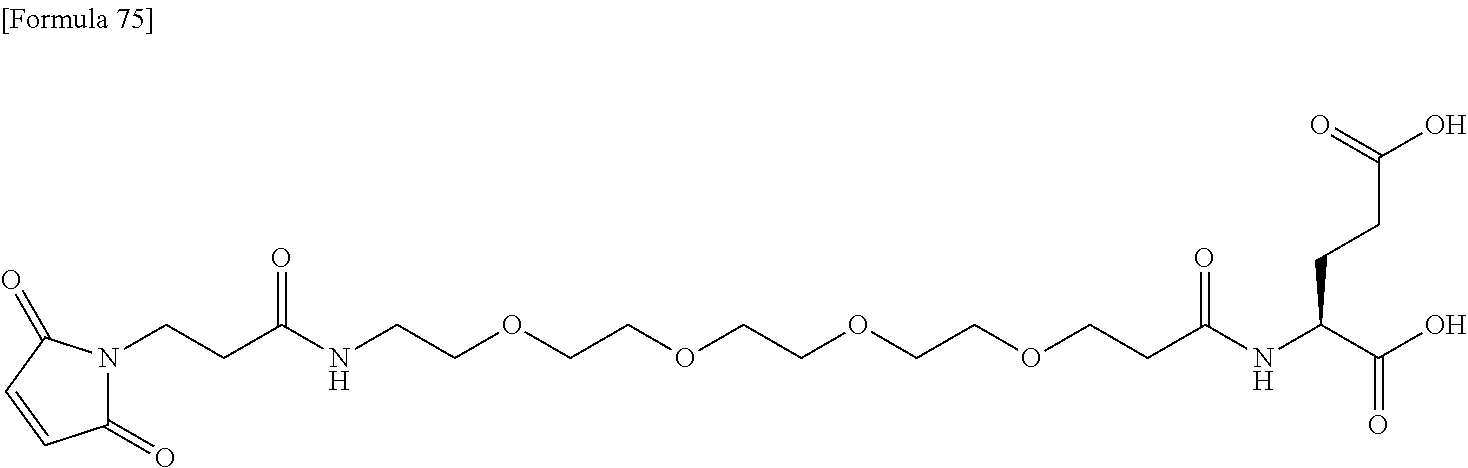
C1(=O)N(CCC(NCCOCCOCCOCCOCCC(NC(C(O)=O)CCC(O)=O)=O)=O)C(=O)C=C1
